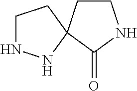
C1NNC2(C1)CCNC2=O
